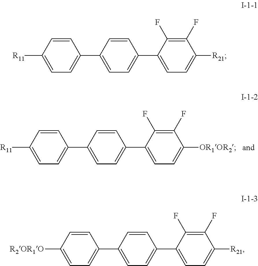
C1=CC([R11])=CC=C1C1=CC=C(C2=CC=C([OR1OR2])C(F)=C2F)C=C1.C1=CC([R11])=CC=C1C1=CC=C(C2=CC=C([R21])C(F)=C2F)C=C1.C1=CC([R2OR1O])=CC=C1C1=CC=C(C2=CC=C([R21])C(F)=C2F)C=C1
